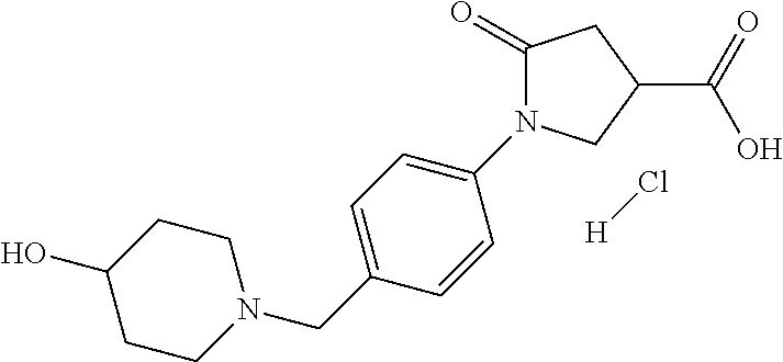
C1(=O)N(C2=CC=C(CN3CCC(O)CC3)C=C2)CC(C(=O)O)C1.Cl[H]
